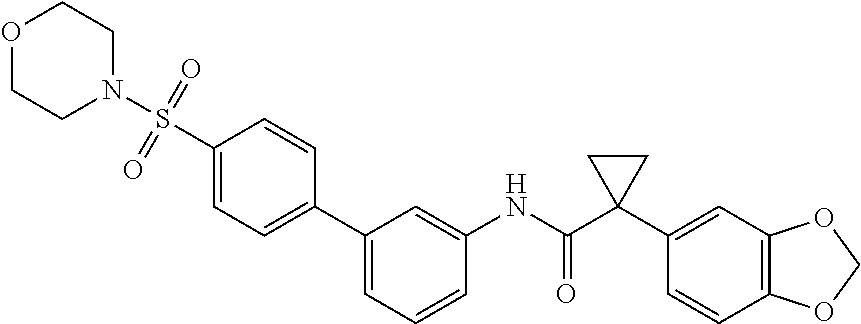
C1=CC=C(C2=CC=C(S(=O)(=O)N3CCOCC3)C=C2)C=C1NC(C1(C2=CC3=C(C=C2)OCO3)CC1)=O
